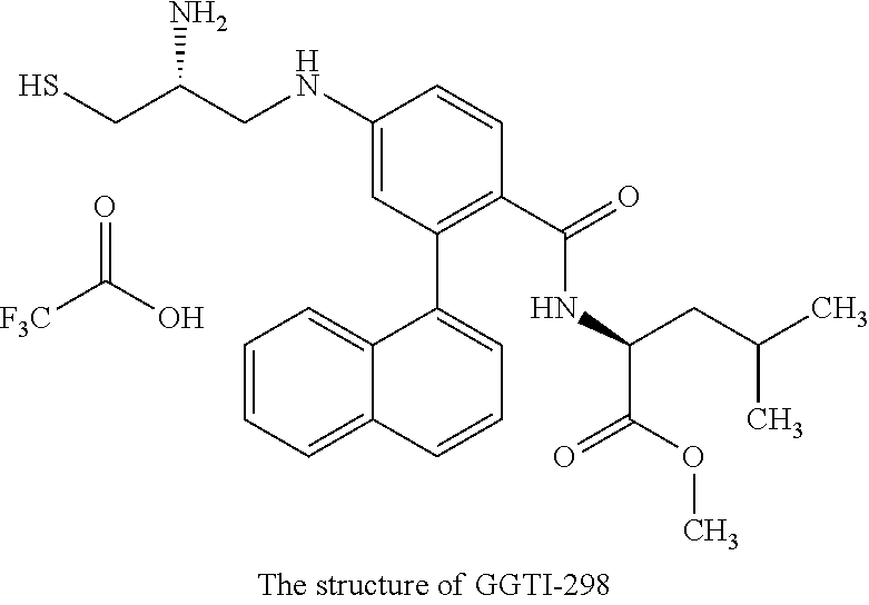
O=C([F3C])O.C(CS)(N)CNC1=CC(C2=CC=CC3=CC=CC=C32)=C(C(=O)NC(C(OC)=O)CC(C)C)C=C1
